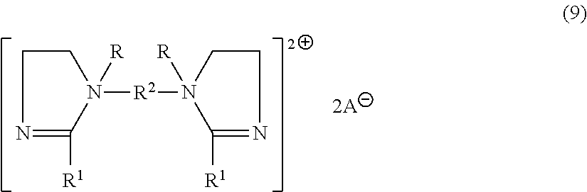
C1CN=C([R1])N1([R2]N1([R])C([R1])=NCC1)[R]
